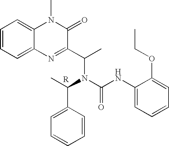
C1=CC=C2C(=C1)N(C)C(=O)C(C(N(C(C1=CC=CC=C1)C)C(NC1=CC=CC=C1OCC)=O)C)=N2.[R]
